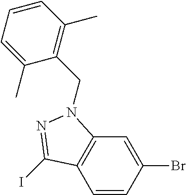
C1=CC(Br)=CC2=C1C(I)=NN2CC1=C(C)C=CC=C1C
